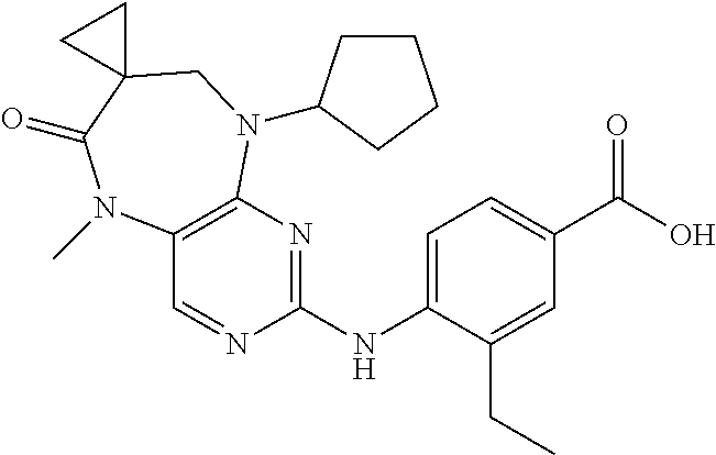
C12=C(N=C(NC3=CC=C(C(O)=O)C=C3CC)N=C1)N(C1CCCC1)CC1(C(=O)N2C)CC1
